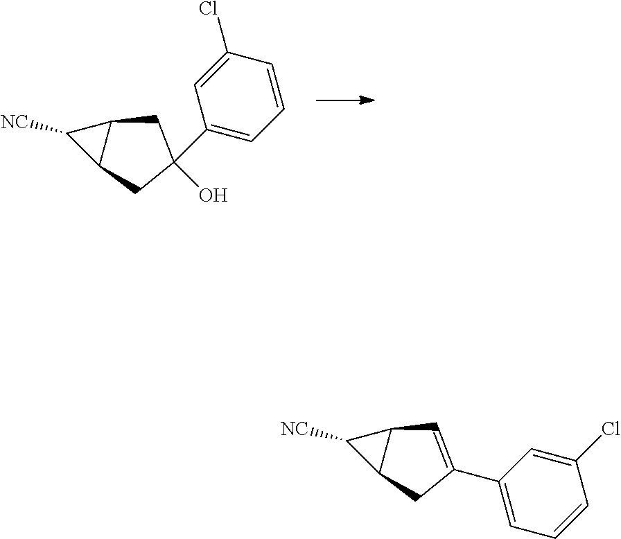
C1([NC])C2C1CC(O)(C1=CC=CC(Cl)=C1)C2.C1([NC])C2C1C=C(C1=CC=CC(Cl)=C1)C2
